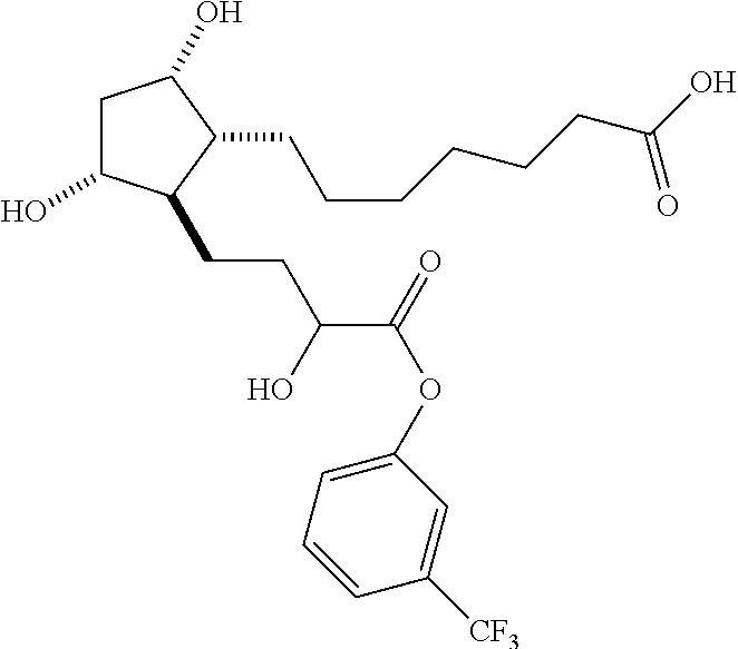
C1C(O)C(CCC(C(OC2=CC=CC([CF3])=C2)=O)O)C(CCCCCCC(O)=O)C1O
